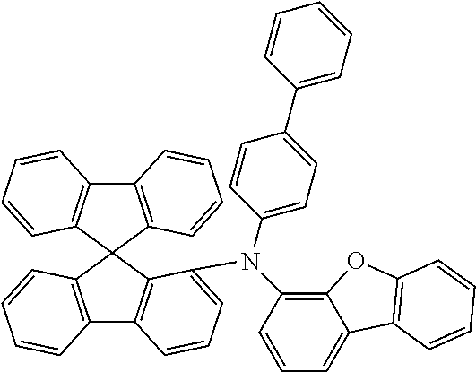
C12=C(C3(C4=C1C=CC=C4)C1=C(C4=C3C(N(C3=C5C(=CC=C3)C3=C(O5)C=CC=C3)C3=CC=C(C5=CC=CC=C5)C=C3)=CC=C4)C=CC=C1)C=CC=C2
